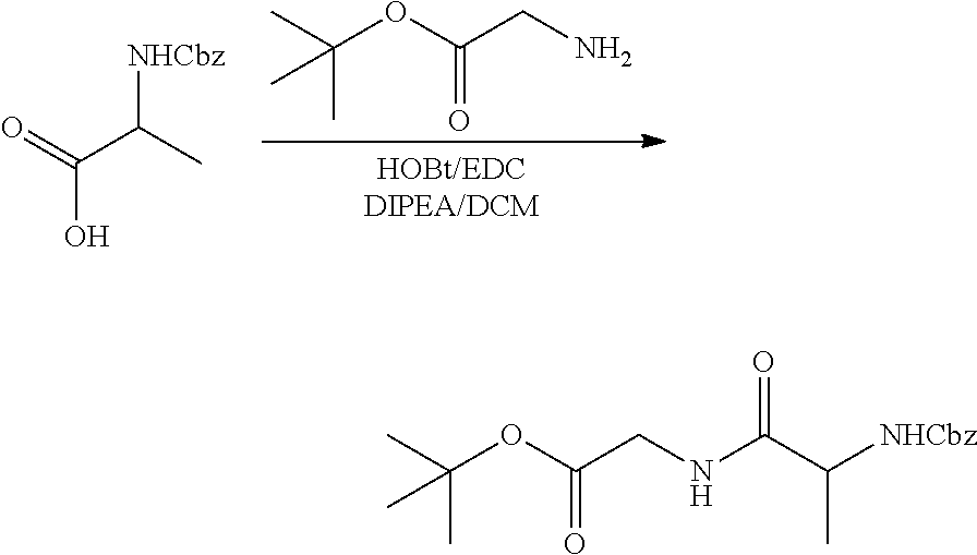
CC(OC(CN)=O)(C)C.O=C(C(C)[NHCbz])O.CC(OC(CNC(C([NHCbz])C)=O)=O)(C)C
